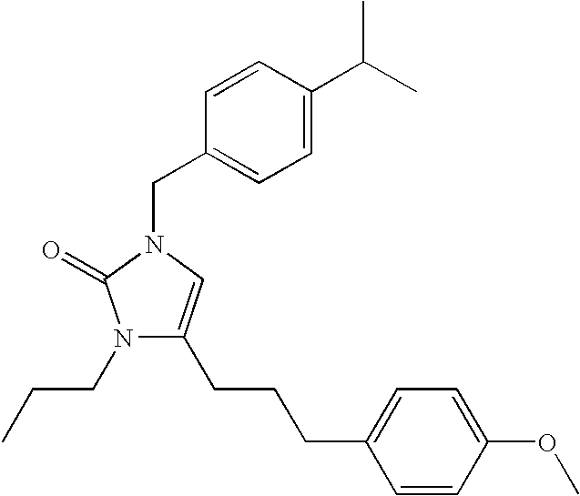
N1(CCC)C(CCCC2=CC=C(OC)C=C2)=CN(CC2=CC=C(C(C)C)C=C2)C1=O
